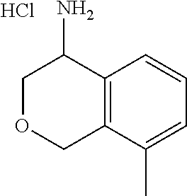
C1OCC2=C(C1N)C=CC=C2C.Cl
